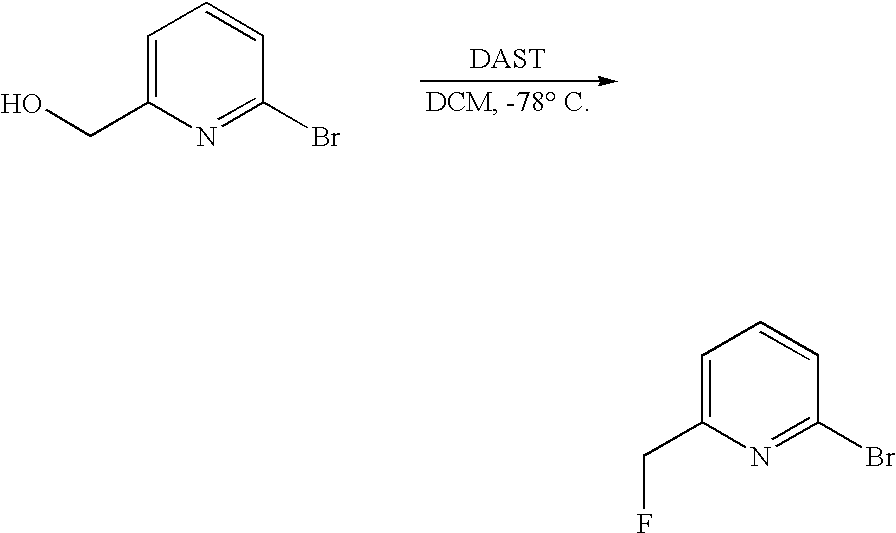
OCC1=CC=CC(Br)=N1.C1=C(CF)N=C(Br)C=C1
